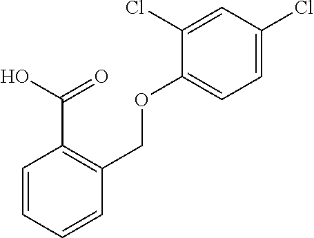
C1=CC=CC(COC2=CC=C(Cl)C=C2Cl)=C1C(O)=O
